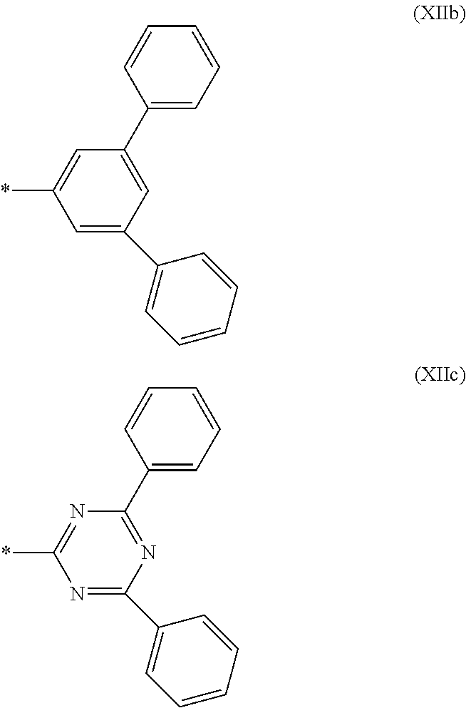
C1=C(C2=CC=CC=C2)C=C(C2=CC=CC=C2)C=C1*.N1=C(C2=CC=CC=C2)N=C(C2=CC=CC=C2)N=C1*
